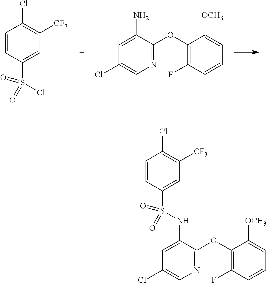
C1=CC(S(=O)(Cl)=O)=CC([CF3])=C1Cl.N1=C(OC2=C(F)C=CC=C2[OCH3])C(N)=CC(Cl)=C1.N1=C(OC2=C(F)C=CC=C2[OCH3])C(NS(C2=CC([CF3])=C(Cl)C=C2)(=O)=O)=CC(Cl)=C1
